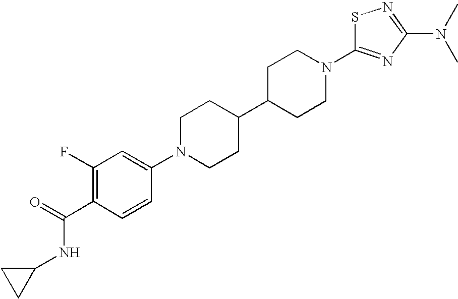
C1(F)=C(C(NC2CC2)=O)C=CC(N2CCC(C3CCN(C4=NC(N(C)C)=NS4)CC3)CC2)=C1
